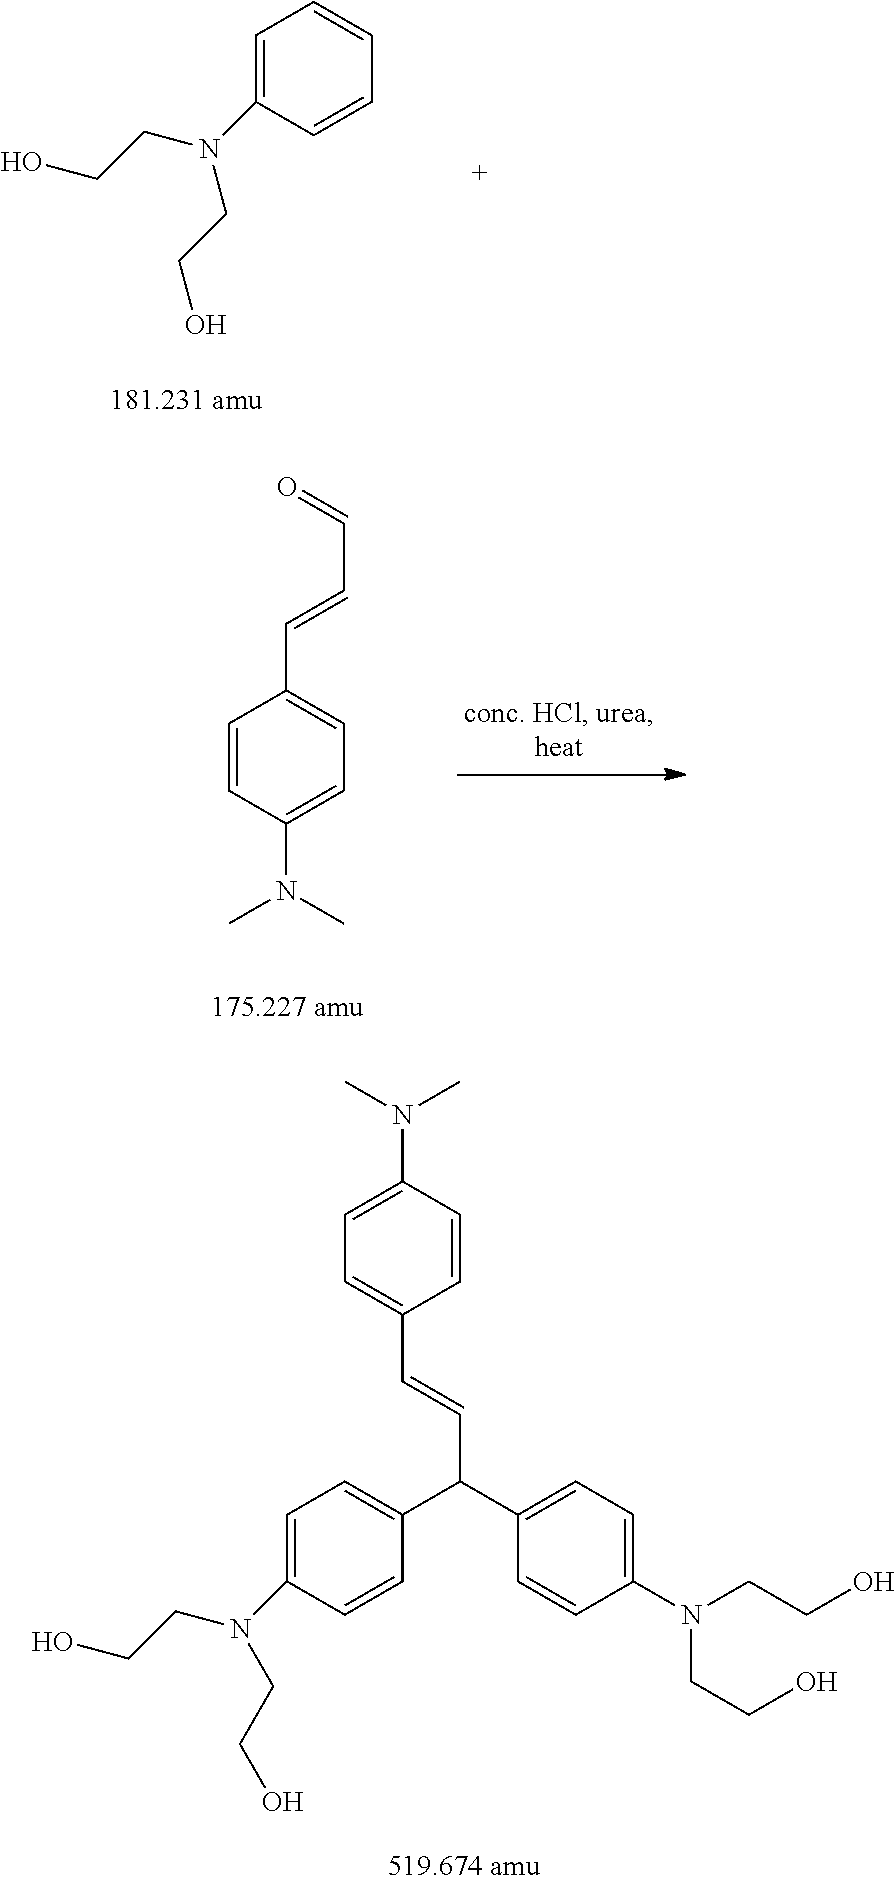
C1=C(N(CCO)CCO)C=CC=C1.C1=CC(N(C)C)=CC=C1C=CC=O.C1=C(N(CCO)CCO)C=CC(C(C=CC2=CC=C(N(C)C)C=C2)C2=CC=C(N(CCO)CCO)C=C2)=C1
